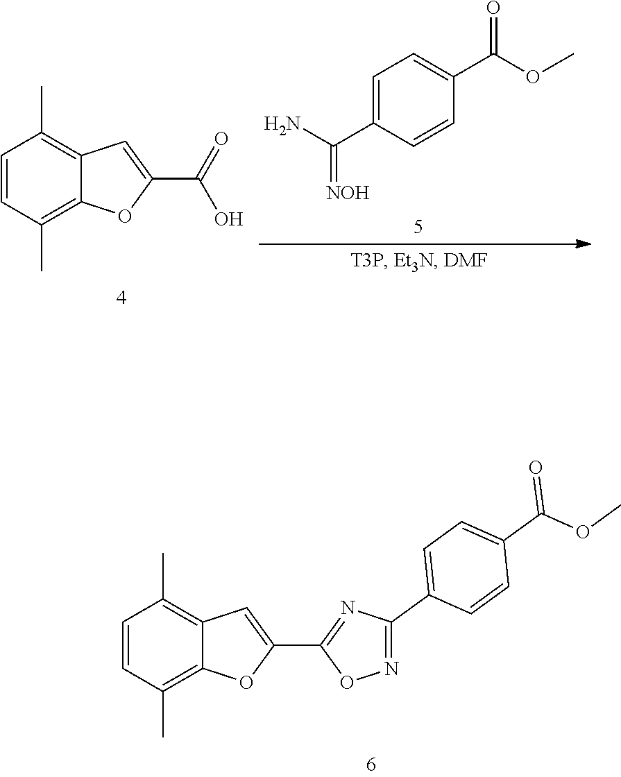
C1=CC(C)=C2C(=C1C)C=C(C1=NC(C3=CC=C(C(OC)=O)C=C3)=NO1)O2.C1=CC(C)=C2C(=C1C)C=C(C(O)=O)O2.C1=C(C(N)=[NOH])C=CC(C(OC)=O)=C1
